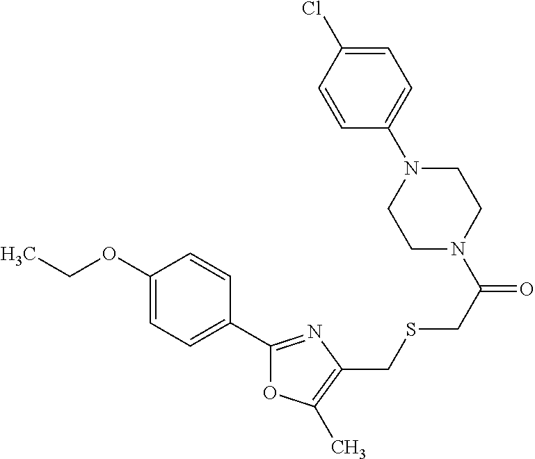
CCOC1=CC=C(C2=NC(CSCC(N3CCN(C4=CC=C(Cl)C=C4)CC3)=O)=C(C)O2)C=C1
